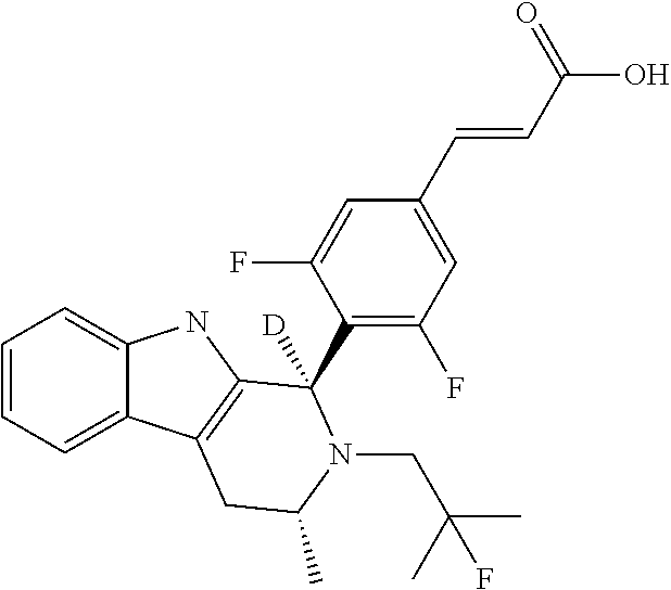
C1=CC=C2C(=C1)NC1=C2CC(C)N(CC(C)(C)F)C1(C1=C(F)C=C(C=CC(O)=O)C=C1F)[D]
